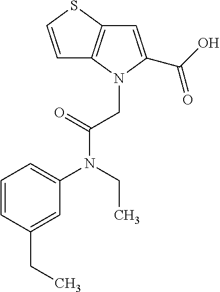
C1=CC(CC)=CC(N(CC)C(=O)CN2C3=C(SC=C3)C=C2C(O)=O)=C1
